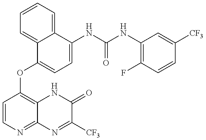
C1=CN=C2C(=C1OC1=CC=C(NC(=O)NC3=C(F)C=CC([CF3])=C3)C3=CC=CC=C13)NC(=O)C([CF3])=N2
